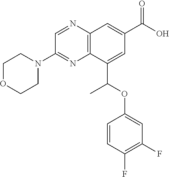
C1OCCN(C2=NC3=C(N=C2)C=C(C(O)=O)C=C3C(OC2=CC(F)=C(F)C=C2)C)C1
